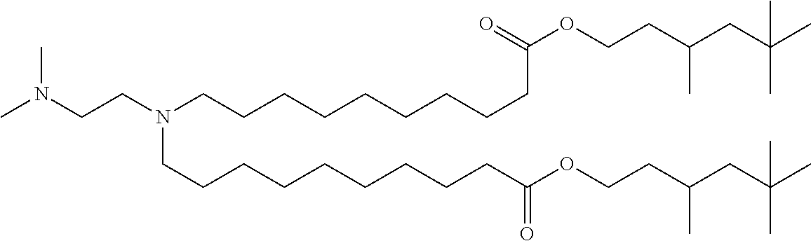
CN(CCN(CCCCCCCCCC(OCCC(C)CC(C)(C)C)=O)CCCCCCCCCC(=O)OCCC(CC(C)(C)C)C)C
